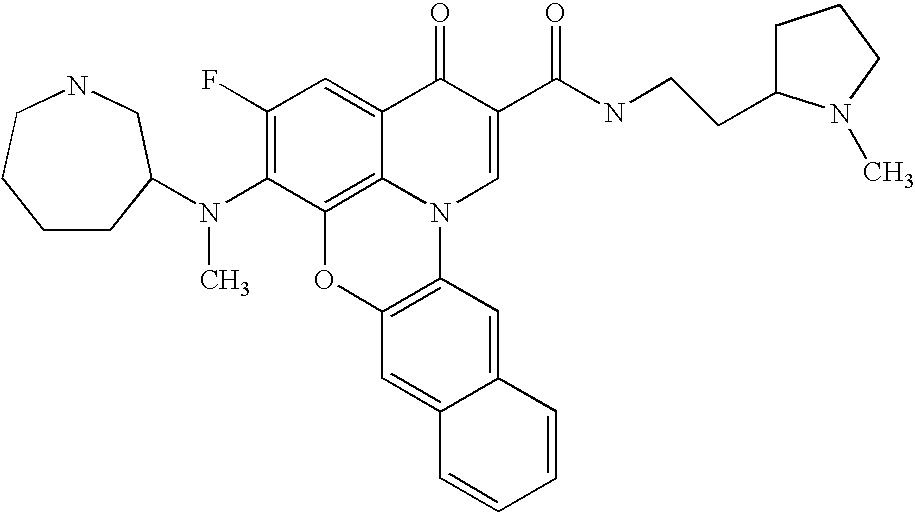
C1(F)=C(N(C)C2CCCCNC2)C2=C3C(=C1)C(=O)C(C(NCCC1CCCN1C)=O)=CN3C1=C(O2)C=C2C(=C1)C=CC=C2
